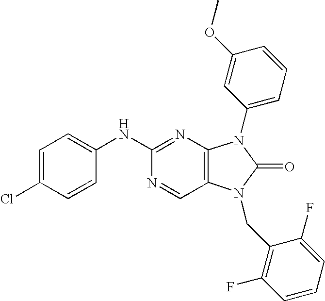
C1=C(Cl)C=CC(NC2=NC3=C(C=N2)N(CC2=C(F)C=CC=C2F)C(=O)N3C2=CC=CC(OC)=C2)=C1
